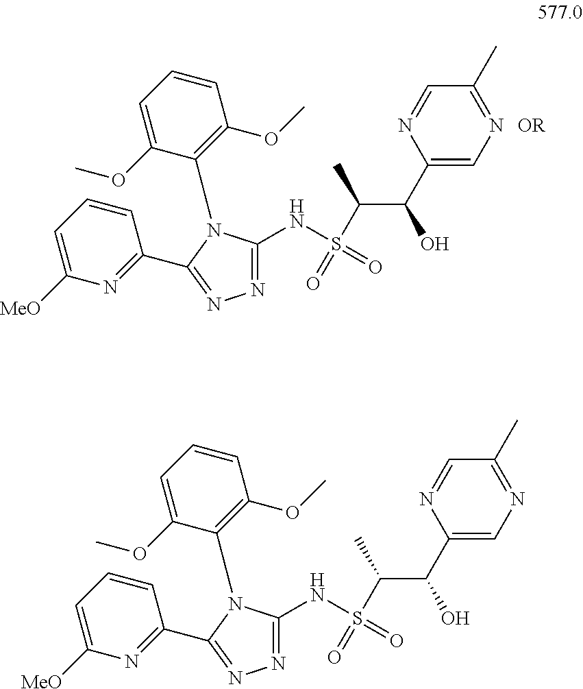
C1=C([MeO])N=C(C2=NN=C(NS(C(C(C3=CN=C(C)C=N3)O)C)(=O)=O)N2C2=C(OC)C=CC=C2OC)C=C1.C1=C([MeO])N=C(C2=NN=C(NS(C(C(C3=CN=C(C)C=N3)O)C)(=O)=O)N2C2=C(OC)C=CC=C2OC)C=C1
